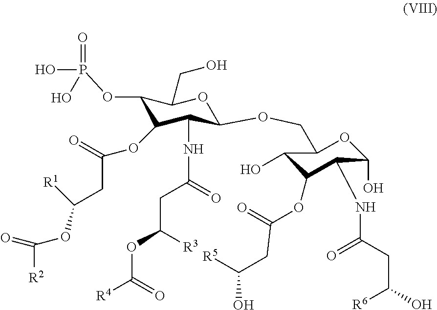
C1(OP(O)(=O)O)C(OC(CC(OC(=O)[R2])[R1])=O)C(NC(CC(OC([R4])=O)[R3])=O)C(OCC2C(O)C(OC(CC(O)[R5])=O)C(NC(CC(O)[R6])=O)C(O)O2)OC1CO
